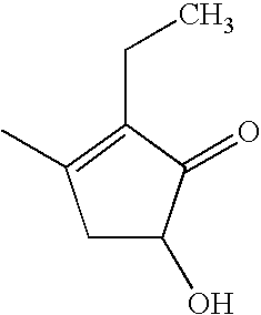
C1C(O)C(=O)C(CC)=C1C
